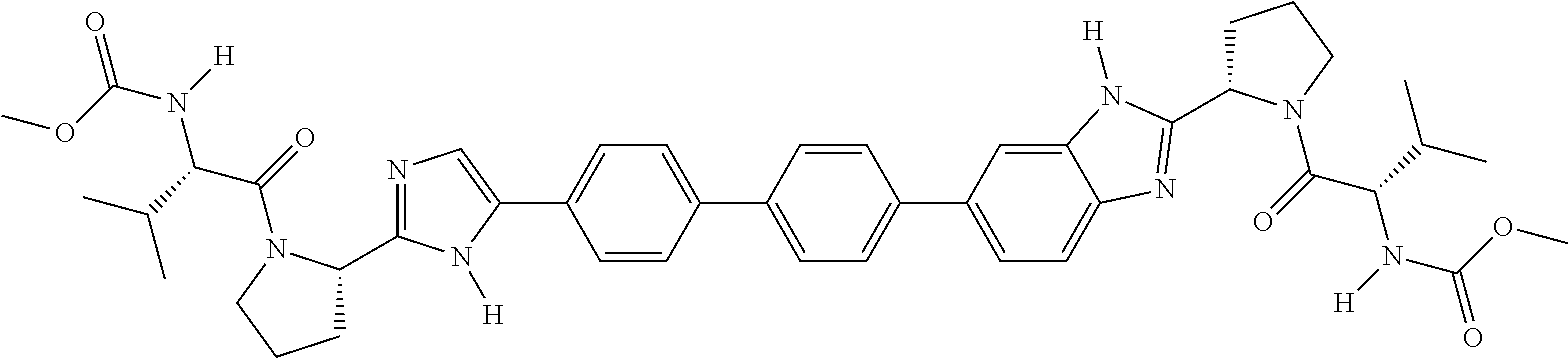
COC(N([H])C(C(C)C)C(=O)N1C(C2=NC=C(C3=CC=C(C4=CC=C(C5=CC=C6C(=C5)N([H])C(C5CCCN5C(C(N(C(=O)OC)[H])C(C)C)=O)=N6)C=C4)C=C3)N2[H])CCC1)=O
